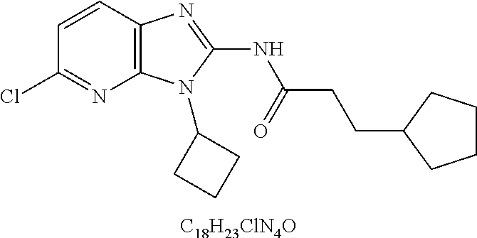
[C18H23ClN4O].C1=CC2=C(N=C1Cl)N(C1CCC1)C(NC(CCC1CCCC1)=O)=N2
